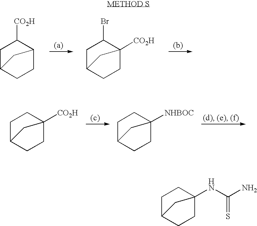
C1C2CCC(C1[CO2H])C2.C1C2CCC([CO2H])(C1Br)C2.C1C2CCC([CO2H])(C1)C2.C1C2CCC([NHBOC])(C1)C2.C1C2CCC(NC(=S)N)(C1)C2
